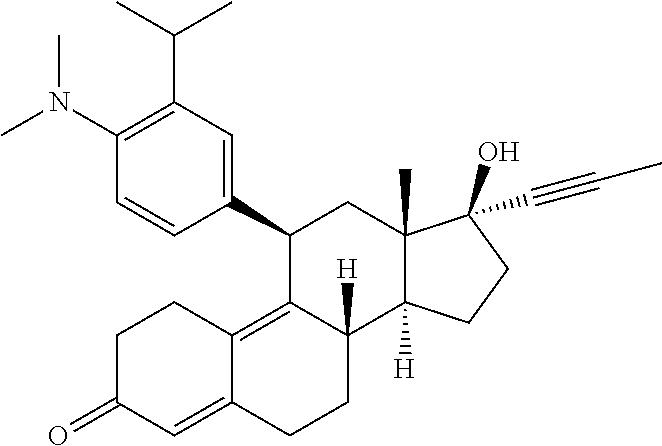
C1(N(C)C)=C(C(C)C)C=C(C2C3=C4C(=CC(=O)CC4)CCC3([H])C3([H])C(C)(C2)C(O)(C#CC)CC3)C=C1
